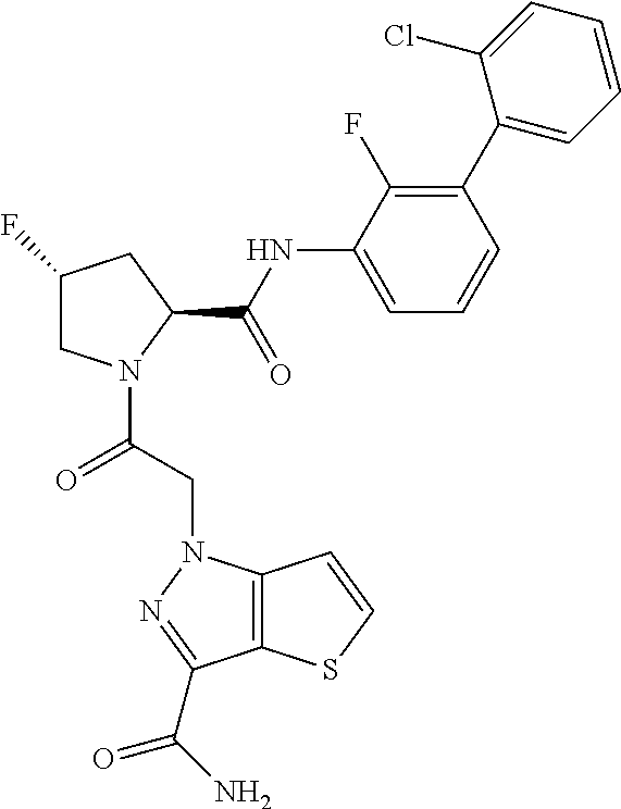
C1C(F)CC(C(NC2=CC=CC(C3=CC=CC=C3Cl)=C2F)=O)N1C(CN1C2=C(C(C(N)=O)=N1)SC=C2)=O
